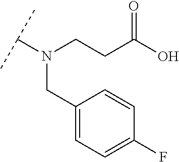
C(CC(O)=O)N(C(C)C)CC1=CC=C(F)C=C1
